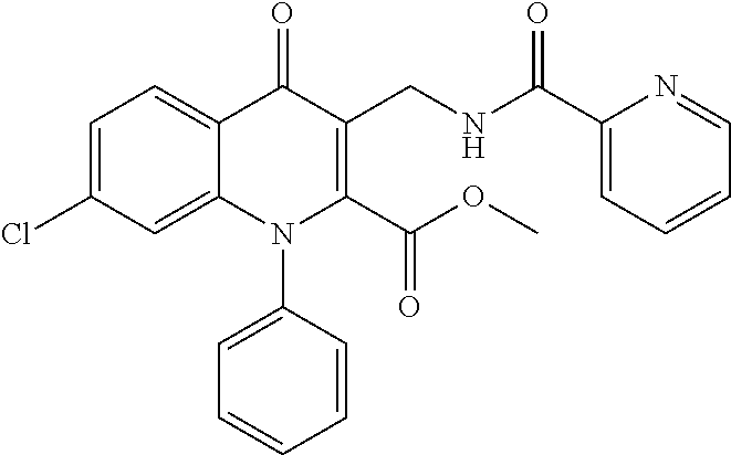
C1=C(Cl)C=C2C(=C1)C(=O)C(CNC(C1=CC=CC=N1)=O)=C(C(OC)=O)N2C1=CC=CC=C1
